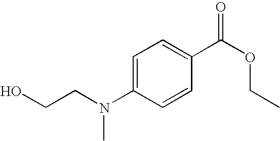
C1=C(N(CCO)C)C=CC(C(OCC)=O)=C1
